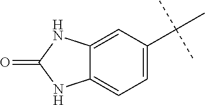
C12=CC(C(C)(C)C)=CC=C1NC(=O)N2
